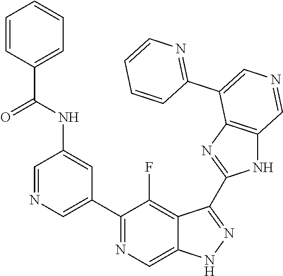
C1(C2=CN=CC(NC(=O)C3=CC=CC=C3)=C2)=NC=C2C(=C1F)C(C1=NC3=C(N1)C=NC=C3C1=NC=CC=C1)=NN2
